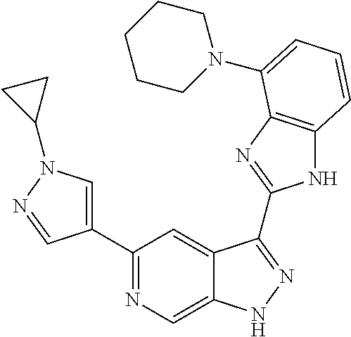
C1(C2=NC=C3C(=C2)C(C2=NC4=C(N2)C=CC=C4N2CCCCC2)=NN3)=CN(C2CC2)N=C1
